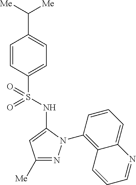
C1(C([Me])[Me])=CC=C(S(=O)(=O)NC2=CC([Me])=NN2C2=C3C(=CC=C2)N=CC=C3)C=C1
